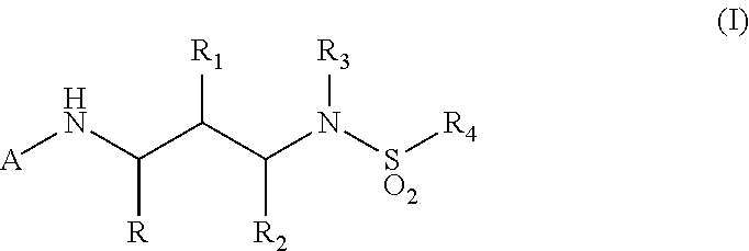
[A]NC(C(C(N([SO2][R4])[R3])[R2])[R1])[R]
